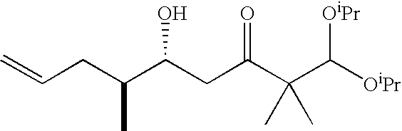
C=CCC(C(CC(C(C([OiPr])[OiPr])(C)C)=O)O)C
